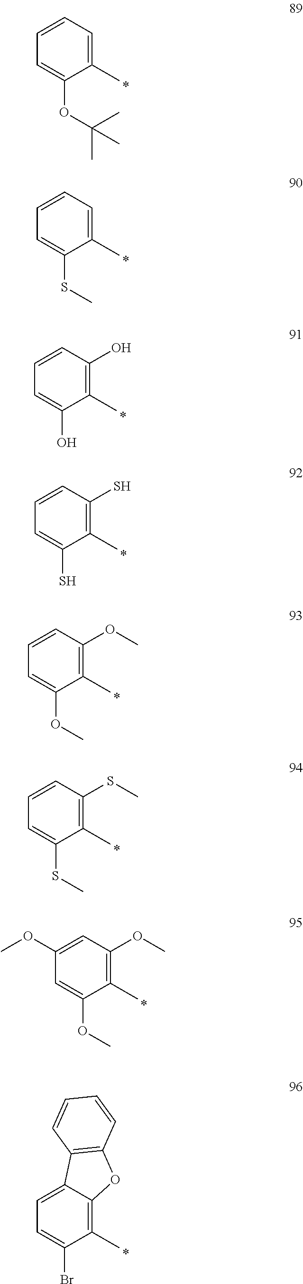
C1(C)=CC=CC=C1OC(C)(C)C.C1(C)=CC=CC=C1SC.C1(C)=C(O)C=CC=C1O.C1(C)=C(S)C=CC=C1S.C1(C)=C(OC)C=CC=C1OC.C1(C)=C(SC)C=CC=C1SC.C1(C)=C(OC)C=C(OC)C=C1OC.C1(C)=C2C(=CC=C1Br)C1=C(O2)C=CC=C1
